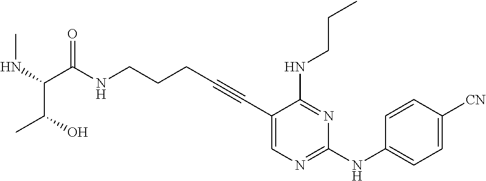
C1(C#CCCCNC(=O)C(C(C)O)NC)=CN=C(NC2=CC=C([CN])C=C2)N=C1NCCC
